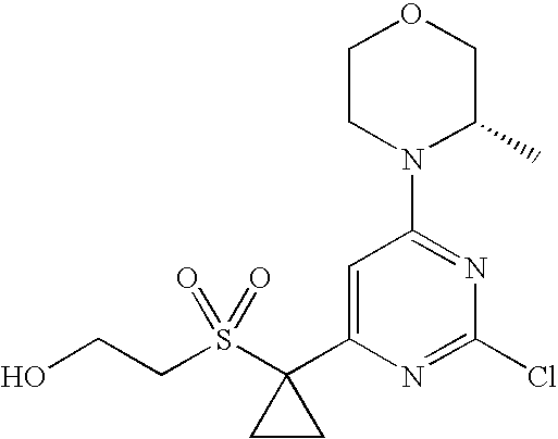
C(S(C1(C2=CC(N3C(C)COCC3)=NC(Cl)=N2)CC1)(=O)=O)CO
